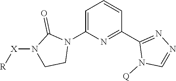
N1([Q])C=NN=C1C1=NC(N2CCN([X][R])C2=O)=CC=C1
